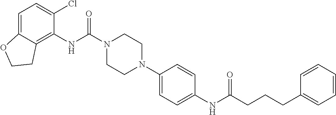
C1(NC(N2CCN(C3=CC=C(NC(CCCC4=CC=CC=C4)=O)C=C3)CC2)=O)=C2C(=CC=C1Cl)OCC2
